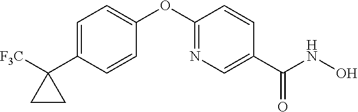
C1=C(C2([F3C])CC2)C=CC(OC2=NC=C(C(NO)=O)C=C2)=C1
